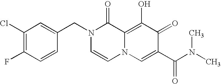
C1(Cl)=C(F)C=CC(CN2C=CN3C(=C(O)C(=O)C(C(N(C)C)=O)=C3)C2=O)=C1
